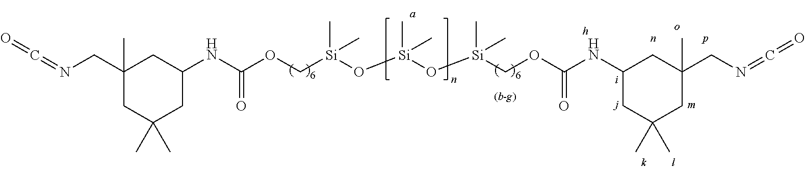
C1(C)(CN=C=O)CC(C)(C)CC(NC(OC[Si](O[Si](O[Si](COC(NC2CC(C)(C)CC(C)(CN=C=O)C2)=O)(C)C)(C)C)(C)C)=O)C1
